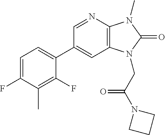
C1(C2=CC=C(F)C(C)=C2F)=CC2=C(N=C1)N(C)C(=O)N2CC(N1CCC1)=O
